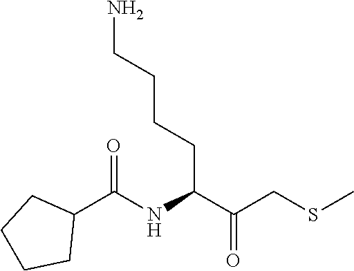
NCCCCC(C(CSC)=O)NC(C1CCCC1)=O
